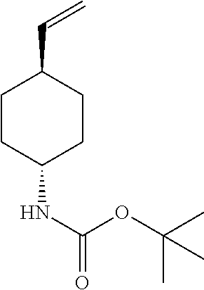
C1CC(NC(OC(C)(C)C)=O)CCC1C=C
